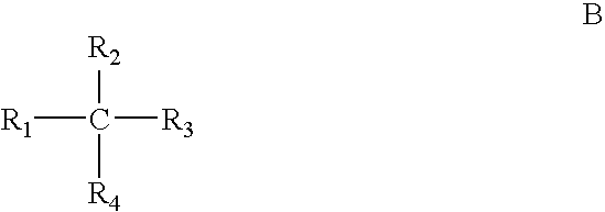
[R2]C([R4])([R3])[R1]
